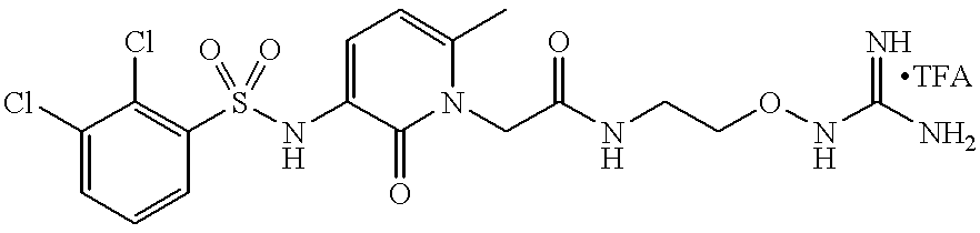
C1=CC(S(NC2=CC=C(C)N(CC(=O)NCCONC(N)=N)C2=O)(=O)=O)=C(Cl)C(Cl)=C1
